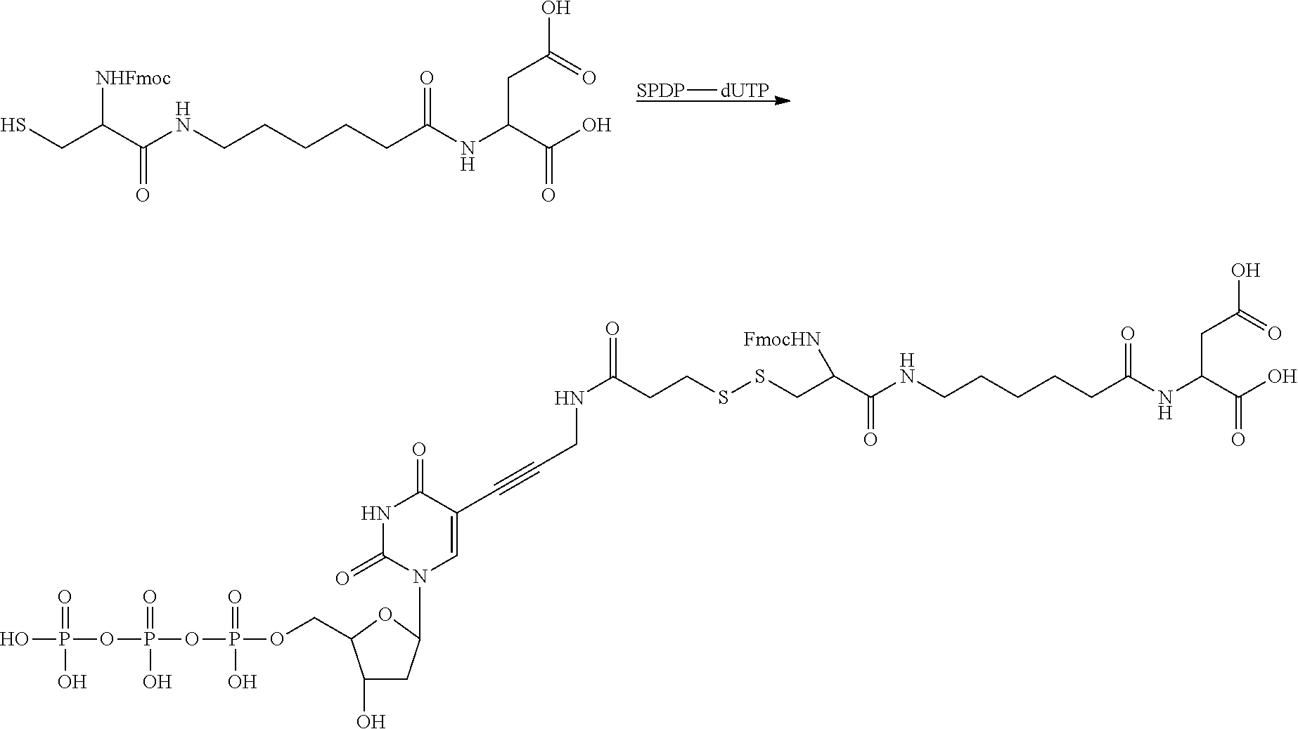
[SPDP][dUTP].SCC(C(NCCCCCC(NC(C(O)=O)CC(=O)O)=O)=O)[NHFmoc].C(C(C(NCCCCCC(NC(C(O)=O)CC(=O)O)=O)=O)[FmocHN])SSCCC(NCC#CC1=CN(C2CC(O)C(COP(OP(OP(O)(=O)O)(=O)O)(=O)O)O2)C(=O)NC1=O)=O
